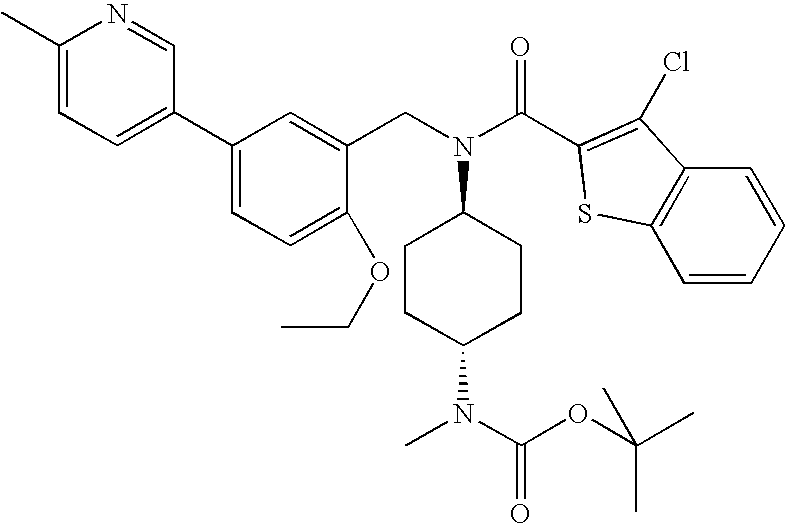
C1(C)=CC=C(C2=CC=C(OCC)C(CN(C3CCC(N(C)C(OC(C)(C)C)=O)CC3)C(C3=C(Cl)C4=C(S3)C=CC=C4)=O)=C2)C=N1
